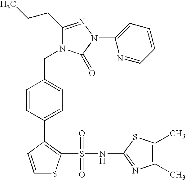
C1(CCC)=NN(C2=CC=CC=N2)C(=O)N1CC1=CC=C(C2=C(S(=O)(=O)NC3=NC(C)=C(C)S3)SC=C2)C=C1
